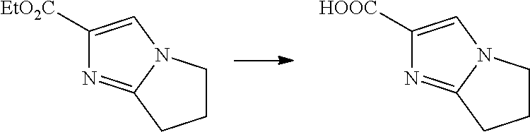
C1([EtO2C])=CN2C(=N1)CCC2.C1([HOOC])=CN2C(=N1)CCC2
